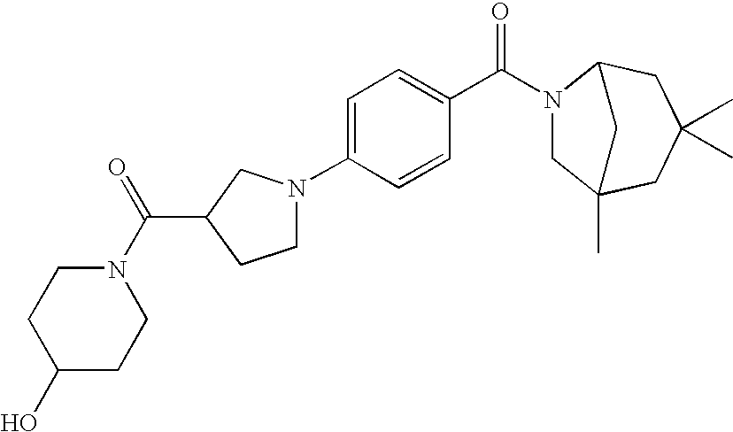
C1=C(N2CCC(C(N3CCC(O)CC3)=O)C2)C=CC(C(N2CC3(C)CC(C)(C)CC2C3)=O)=C1
